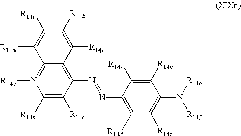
N(C1=C([R14d])C([R14e])=C(N([R14g])[R14f])C([R14h])=C1[R14i])=NC1=C2C(=N([R14a])C([R14b])=C1[R14c])C([R14m])=C([R14l])C([R14k])=C2[R14j]
